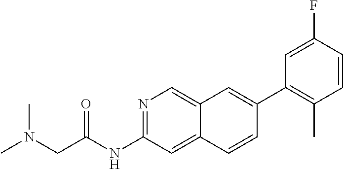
N1=C(NC(=O)CN(C)C)C=C2C(=C1)C=C(C1=C(C)C=CC(F)=C1)C=C2
